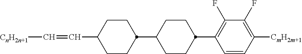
C1C(C2CCC(C=C[CnH2n+1])CC2)CCC(C2=C(F)C(F)=C([CmH2m+1])C=C2)C1
